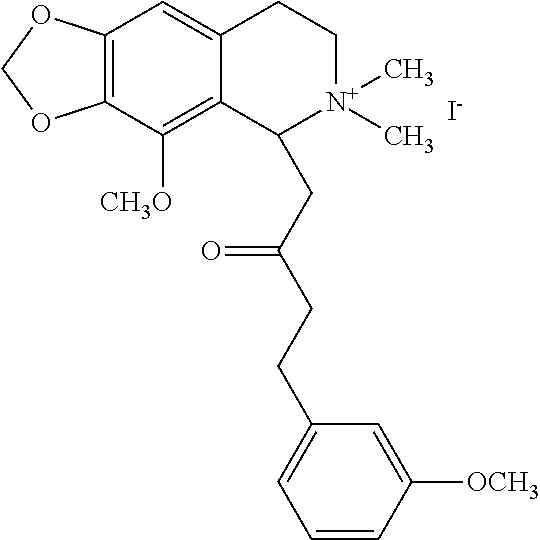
[I-].C12=C(C([CH3O])=C3C(=C1)CC[N+](C)(C)C3CC(CCC1=CC=CC([OCH3])=C1)=O)OCO2
